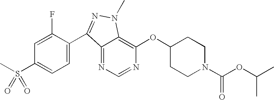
N1=CN=C2C(=C1OC1CCN(C(OC(C)C)=O)CC1)N(C)N=C2C1=CC=C(S(C)(=O)=O)C=C1F
